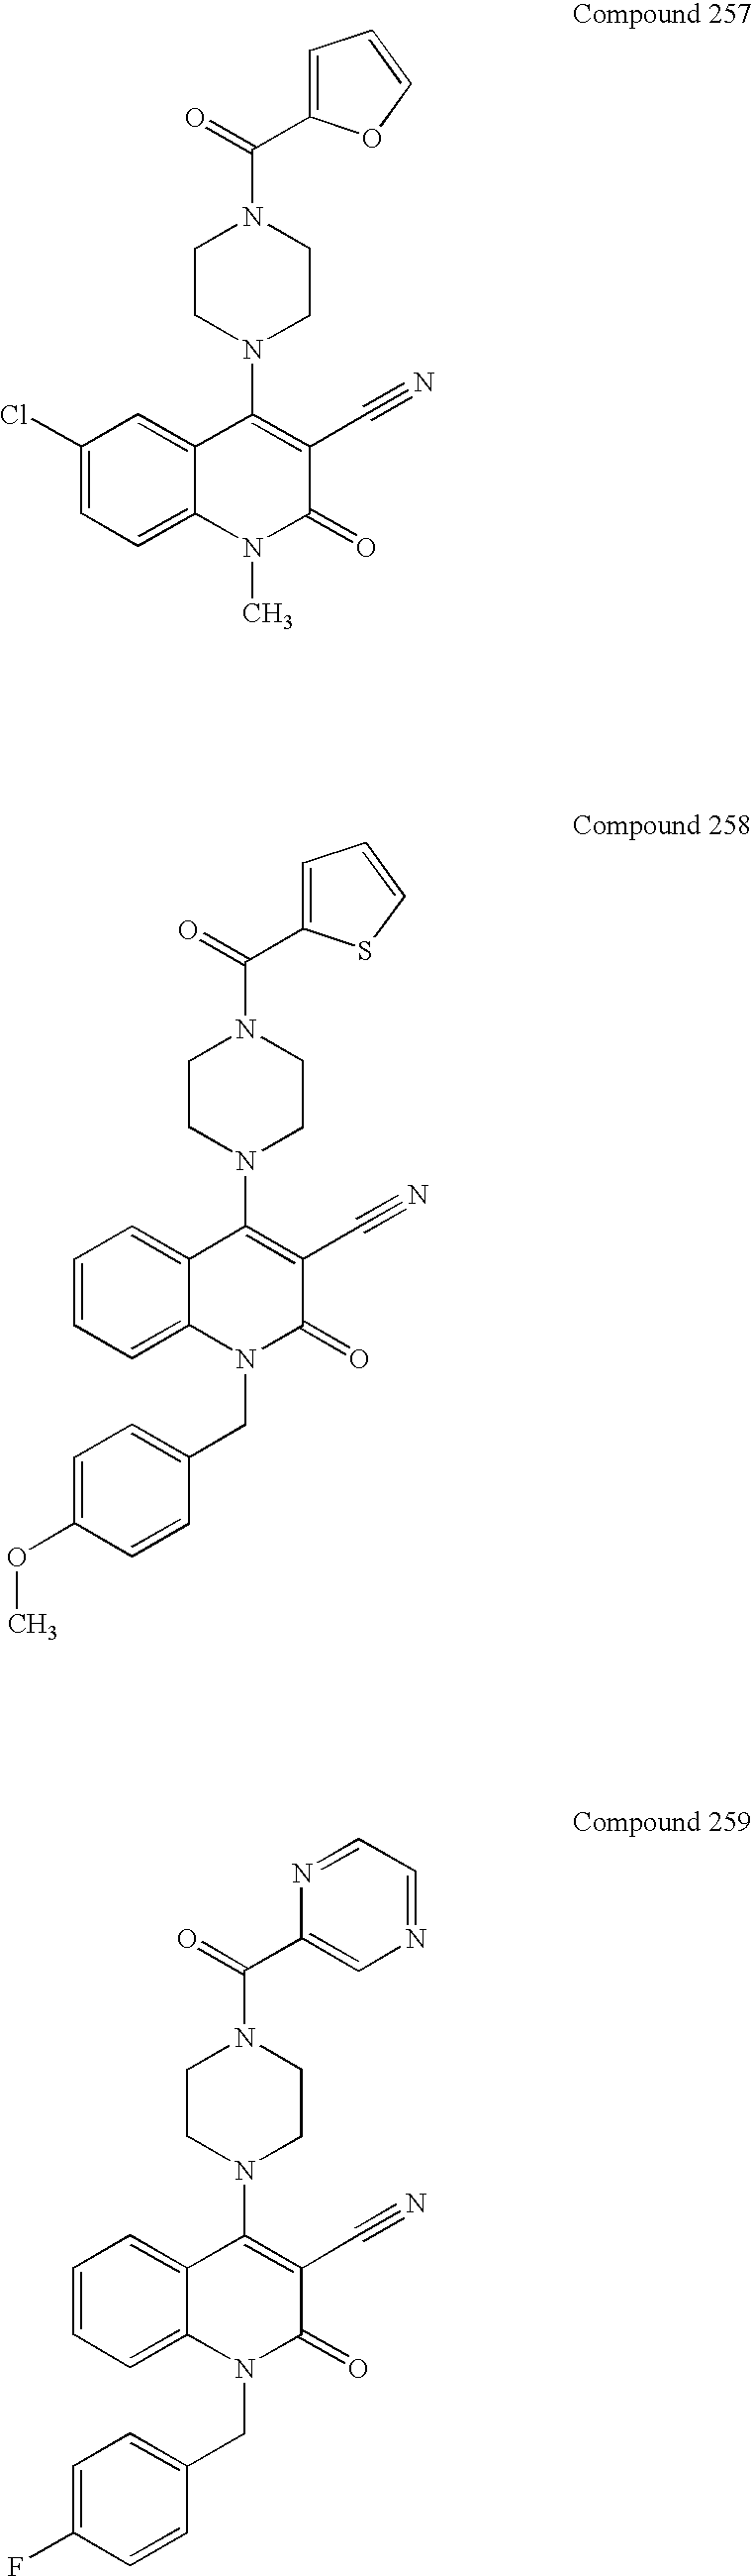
C1=C(C(=O)N2CCN(C3=C(C#N)C(=O)N(C)C4=CC=C(Cl)C=C34)CC2)OC=C1.C1=C(C(=O)N2CCN(C3=C(C#N)C(=O)N(CC4=CC=C(OC)C=C4)C4=CC=CC=C34)CC2)SC=C1.C(=O)(N1CCN(C2=C(C#N)C(=O)N(CC3=CC=C(F)C=C3)C3=CC=CC=C23)CC1)C1=CN=CC=N1
